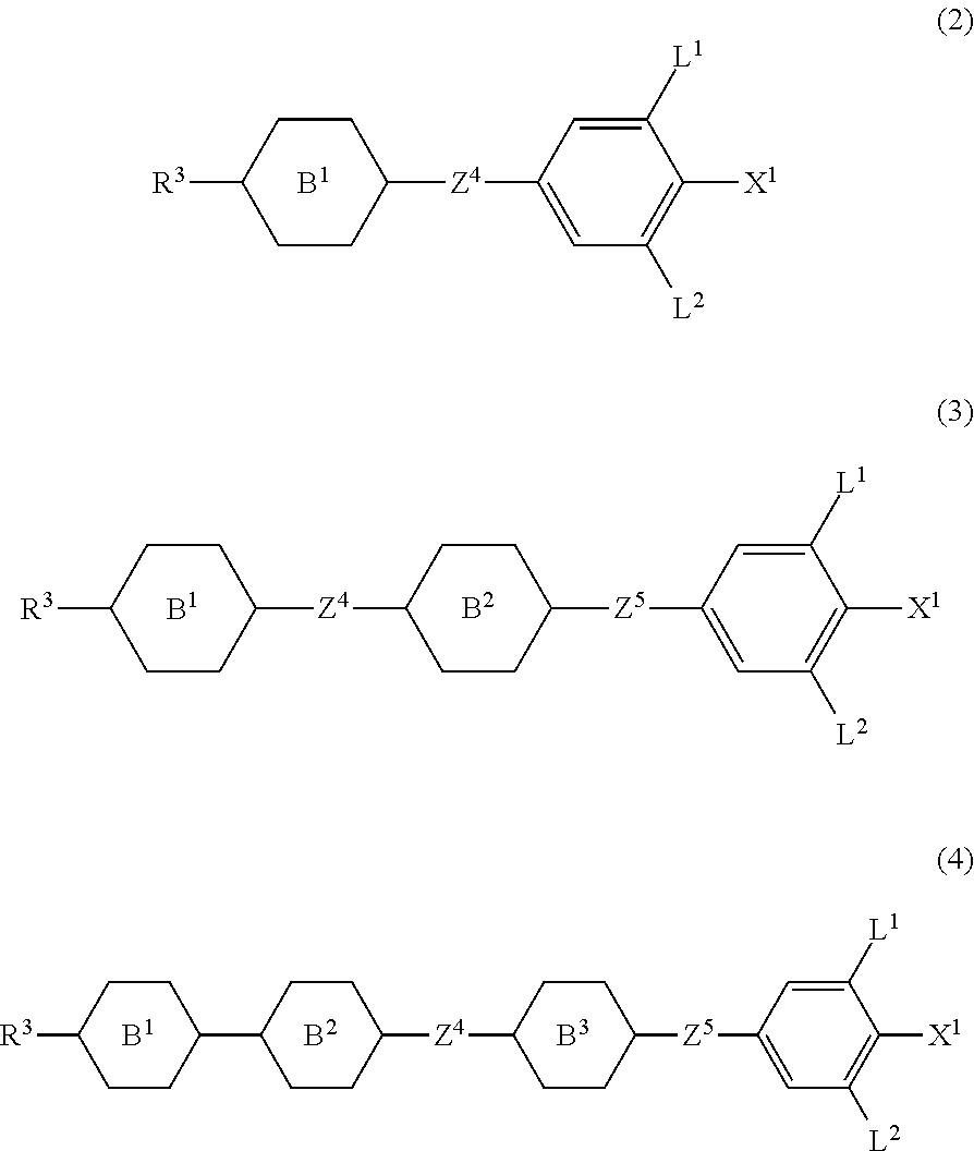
C1CC([R3])CCC1[Z4]C1=CC([L2])=C([X1])C([L1])=C1.[B1].C1CC([Z4]C2CCC([R3])CC2)CCC1[Z5]C1=CC([L2])=C([X1])C([L1])=C1.[B2].[B1].[B1].[B2].[B3].[R3]C1CCC(C2CCC([Z4]C3CCC([Z5]C4=CC([L2])=C([X1])C([L1])=C4)CC3)CC2)CC1
